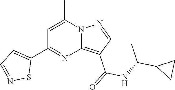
C12=C(C(=O)NC(C3CC3)C)C=NN1C(C)=CC(C1=CC=NS1)=N2
